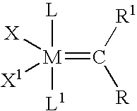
[L][M]([L1])(=C([R1])[R])([X])[X1]
